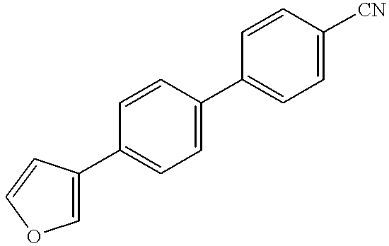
C1(C2=CC=C(C3=CC=C([CN])C=C3)C=C2)=COC=C1
